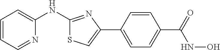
C1=CC=NC(NC2=NC(C3=CC=C(C(NO)=O)C=C3)=CS2)=C1
